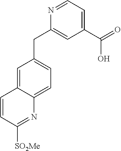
C1=C2C(=CC=C1CC1=CC(C(O)=O)=CC=N1)N=C([SO2Me])C=C2
